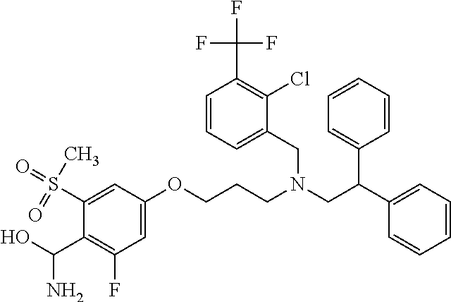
C1=C(OCCCN(CC(C2=CC=CC=C2)C2=CC=CC=C2)CC2=CC=CC(C(F)(F)F)=C2Cl)C=C(S(C)(=O)=O)C(C(O)N)=C1F
